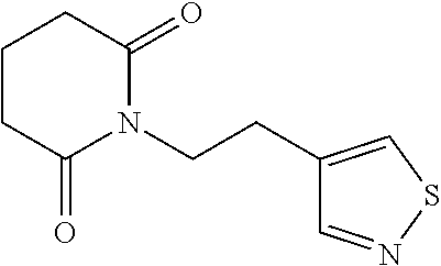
C1(CCN2C(=O)CCCC2=O)=CSN=C1
